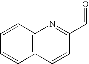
C12=C(N=C(C=O)C=C1)C=CC=C2
